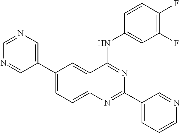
C1=C(C2=CN=CN=C2)C=C2C(=C1)N=C(C1=CC=CN=C1)N=C2NC1=CC(F)=C(F)C=C1
